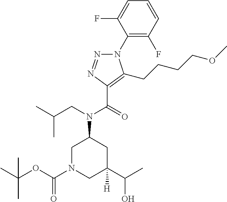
N1(C2=C(F)C=CC=C2F)N=NC(C(=O)N(CC(C)C)C2CN(C(OC(C)(C)C)=O)CC(C(C)O)([H])C2)=C1CCCCOC
